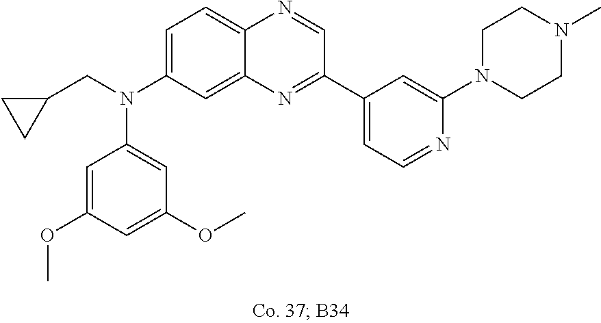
C1=C(OC)C=C(OC)C=C1N(CC1CC1)C1=CC=C2C(=C1)N=C(C1=CC=NC(N3CCN(C)CC3)=C1)C=N2
